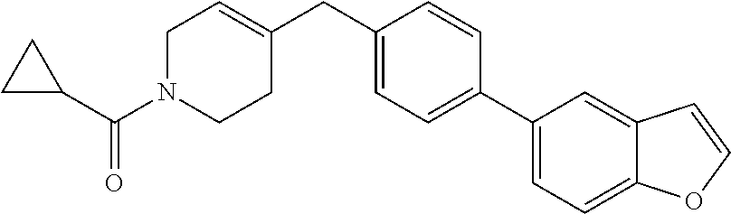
C1C(C(N2CCC(CC3=CC=C(C4=CC=C5C(=C4)C=CO5)C=C3)=CC2)=O)C1
